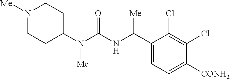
C1(N(C(NC(C2=CC=C([CONH2])C(Cl)=C2Cl)[Me])=O)[Me])CCN([Me])CC1
